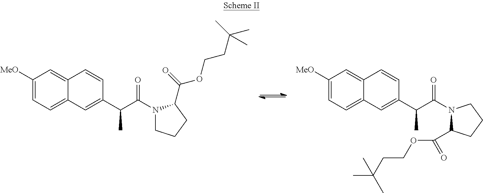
C1([MeO])=CC=C2C(=C1)C=CC(C(C(N1CCCC1C(=O)OCCC(C)(C)C)=O)C)=C2.C1([MeO])=CC=C2C(=C1)C=CC(C(C(N1C(C(OCCC(C)(C)C)=O)CCC1)=O)C)=C2
